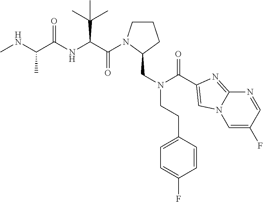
C1CN(C(C(NC(C(NC)C)=O)C(C)(C)C)=O)C(CN(C(=O)C2=CN3C=C(F)C=NC3=N2)CCC2=CC=C(F)C=C2)C1
